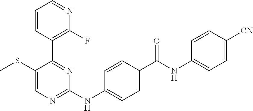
C1=CC(C2=NC(NC3=CC=C(C(NC4=CC=C([CN])C=C4)=O)C=C3)=NC=C2SC)=C(F)N=C1
